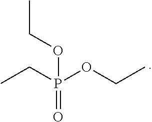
CCP(OCC)(=O)OCC
